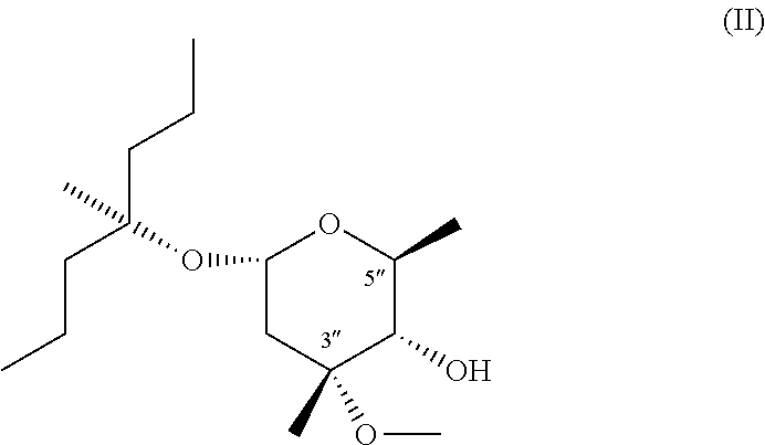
C1(OC(C)(CCC)CCC)CC(C)(OC)C(O)C(C)O1
